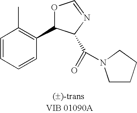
C1=CC=CC(C2OC=NC2C(=O)N2CCCC2)=C1C
